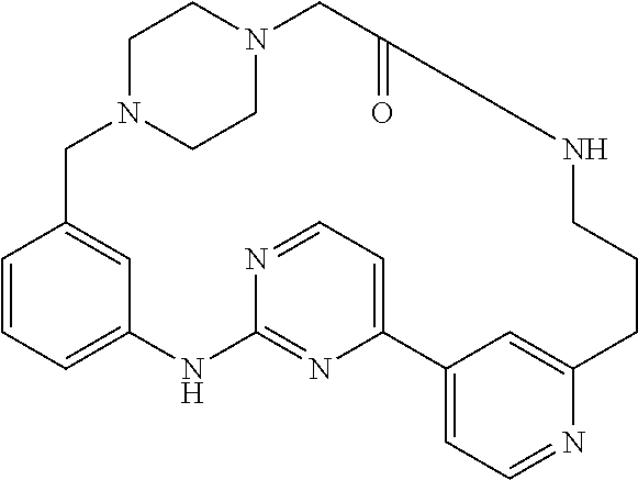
C1N2CCN(C1)CC(=O)NCCCC1=CC(=CC=N1)C1=CC=NC(=N1)NC1=CC=CC(=C1)C2
